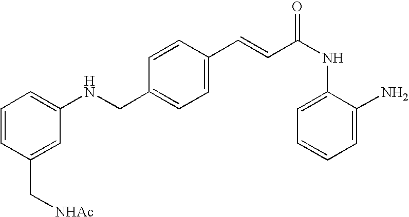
N(CC1=CC=C(C=CC(NC2=CC=CC=C2N)=O)C=C1)C1=CC=CC(C[NHAc])=C1
